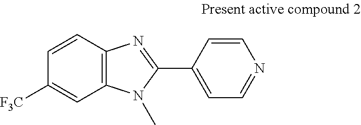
C1=CC([F3C])=CC2=C1N=C(C1=CC=NC=C1)N2C
